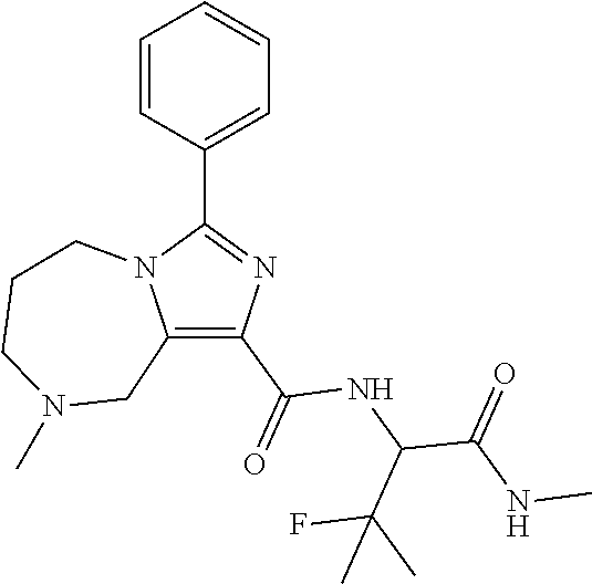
C1(C(=O)NC(C(NC)=O)C(C)(F)C)=C2N(C(C3=CC=CC=C3)=N1)CCCN(C)C2
